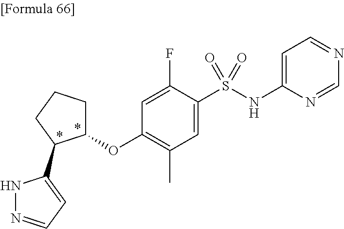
O(C1=C(C)C=C(S(NC2=CC=NC=N2)(=O)=O)C(F)=C1)C1CCCC1C1=CC=NN1
